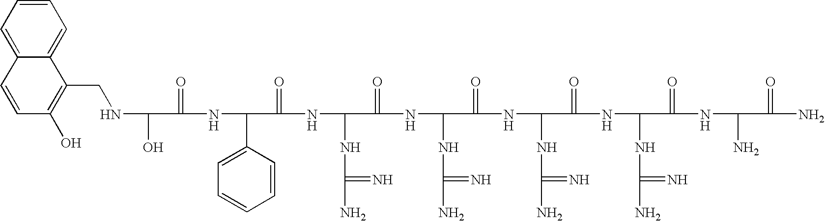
C1(CNC(O)C(=O)NC(C2=CC=CC=C2)C(=O)NC(NC(N)=N)C(=O)NC(NC(N)=N)C(=O)NC(NC(N)=N)C(=O)NC(NC(N)=N)C(=O)NC(N)C(=O)N)=C(O)C=CC2=CC=CC=C12
